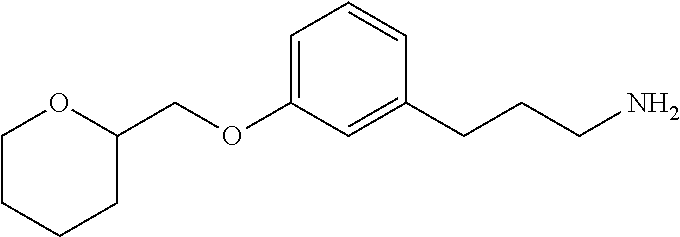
C1=C(OCC2OCCCC2)C=C(CCCN)C=C1
